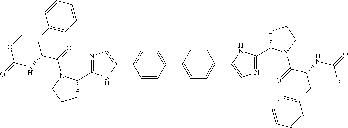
C1(C2=CC=C(C3=CN=C(C4CCCN4C(=O)C(CC4=CC=CC=C4)NC(OC)=O)N3)C=C2)=CC=C(C2=CN=C(C3CCCN3C(=O)C(CC3=CC=CC=C3)NC(OC)=O)N2)C=C1
